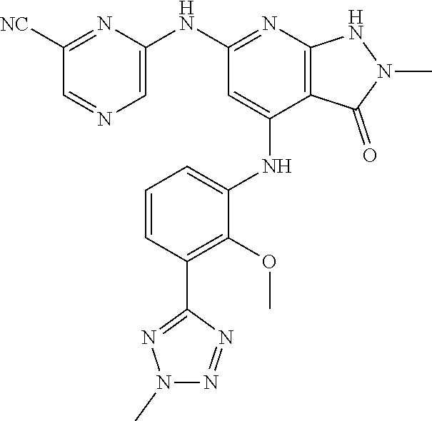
N(C1=NC2=C(C(NC3=CC=CC(C4=NN(C)N=N4)=C3OC)=C1)C(=O)N(C)N2)C1=CN=CC([NC])=N1
